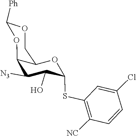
[N3]C1C(O)C(SC2=C([NC])C=CC(Cl)=C2)OC2C1OC([Ph])OC2
